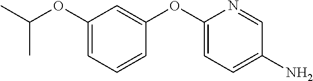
C1(OC(C)C)=CC=CC(OC2=CC=C(N)C=N2)=C1
